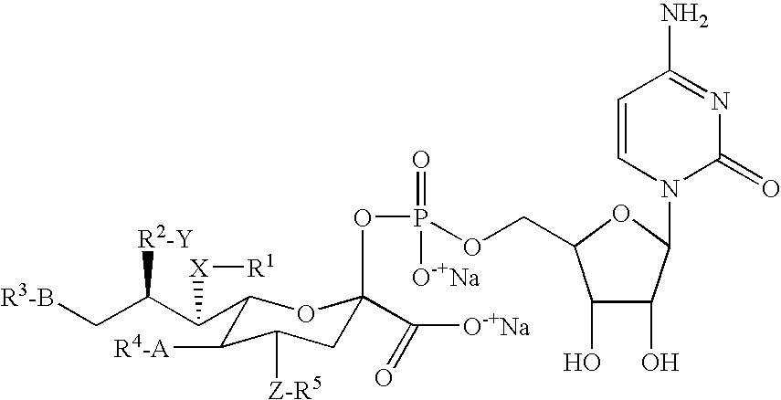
C1=CN(C2C(O)C(O)C(COP(=O)([O-+Na])OC3(C([O-+Na])=O)CC([Z-R5])C([R4-A])C(C(C([R2-Y])C[R3-B])[X][R1])O3)O2)C(=O)N=C1N
